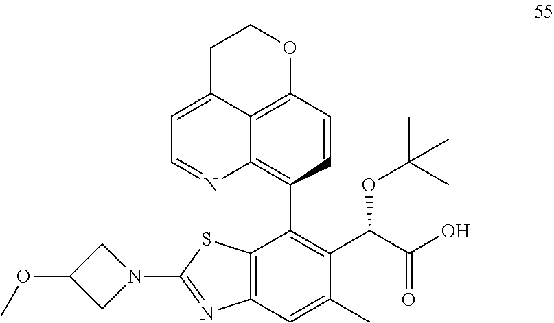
N1(C2=NC3=C(S2)C(C2=C4C5=C(C=C2)OCCC5=CC=N4)=C(C(C(O)=O)OC(C)(C)C)C(C)=C3)CC(OC)C1
